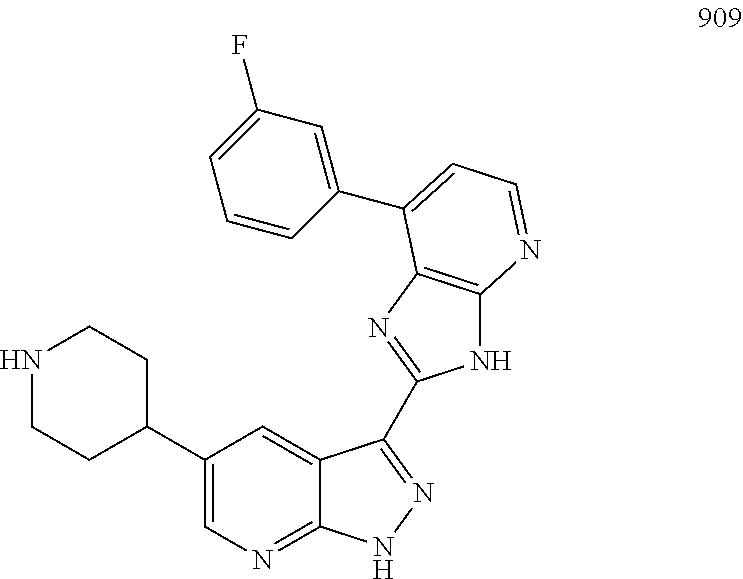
C1(C2=CN=C3C(=C2)C(C2=NC4=C(N2)N=CC=C4C2=CC(F)=CC=C2)=NN3)CCNCC1
